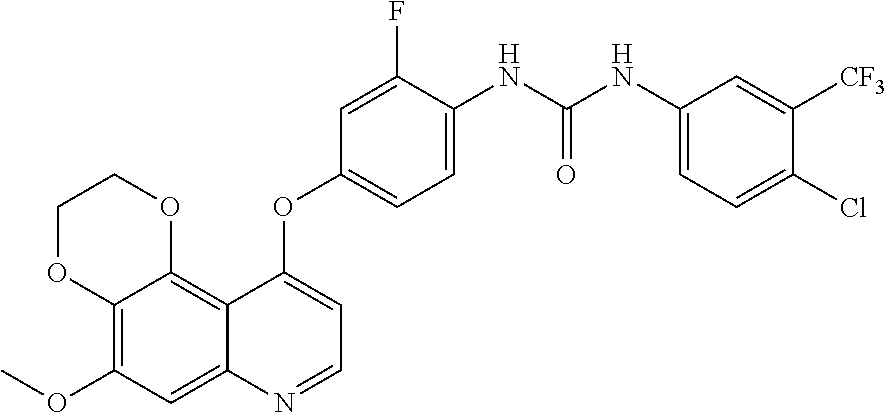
C12=C(OC)C=C3C(=C1OCCO2)C(OC1=CC=C(NC(NC2=CC=C(Cl)C([CF3])=C2)=O)C(F)=C1)=CC=N3
